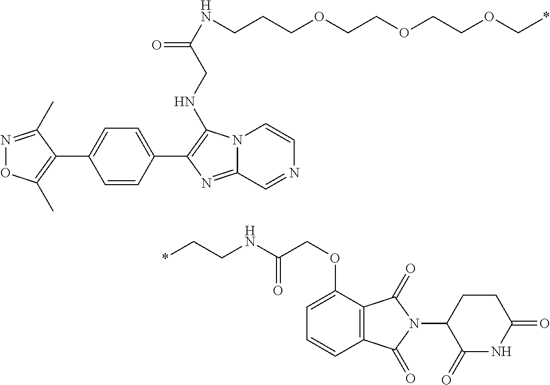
O(C*)CCOCCOCCCNC(=O)CNC1=C(C2=CC=C(C3=C(C)ON=C3C)C=C2)N=C2N1C=CN=C2.C(CNC(COC1=CC=CC2=C1C(=O)N(C1CCC(=O)NC1=O)C2=O)=O)*
